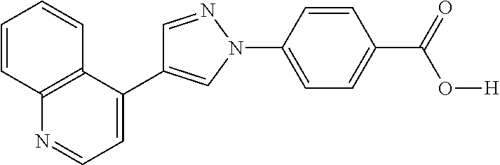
C1(C2=CN(C3=CC=C(C(=O)O[H])C=C3)N=C2)=CC=NC2=C1C=CC=C2
